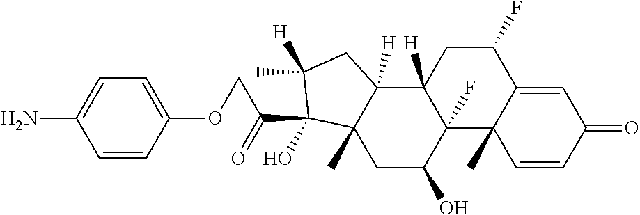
C1(F)CC2([H])C(F)(C3(C)C1=CC(=O)C=C3)C(O)CC1(C)C2([H])CC([H])(C)C1(C(COC1=CC=C(N)C=C1)=O)O
